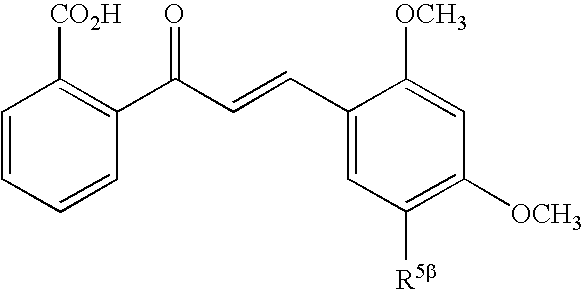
C1=CC=CC(C(C=CC2=CC([R5b])=C([OCH3])C=C2[OCH3])=O)=C1[CO2H]
